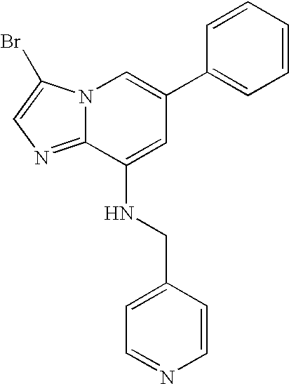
N12C(=NC=C1Br)C(NCC1=CC=NC=C1)=CC(C1=CC=CC=C1)=C2
